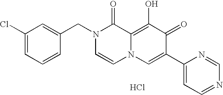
C1(Cl)=CC=CC(CN2C=CN3C(=C(O)C(=O)C(C4=CC=NC=N4)=C3)C2=O)=C1.Cl
